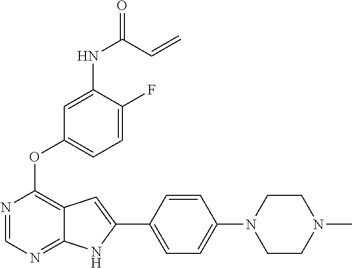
C1CN(C)CCN1C1=CC=C(C2=CC3=C(OC4=CC=C(F)C(NC(C=C)=O)=C4)N=CN=C3N2)C=C1
